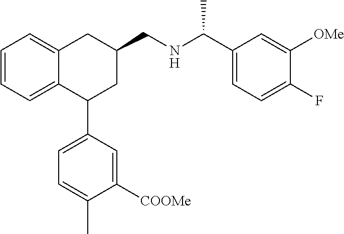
C1=CC=C2C(=C1)CC(CNC(C1=CC=C(F)C([OMe])=C1)C)CC2C1=CC=C(C)C([COOMe])=C1
